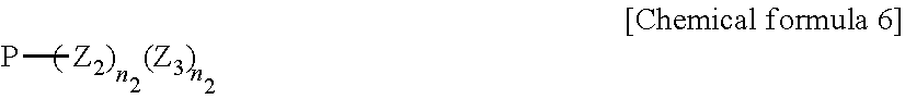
P[Z2)]
